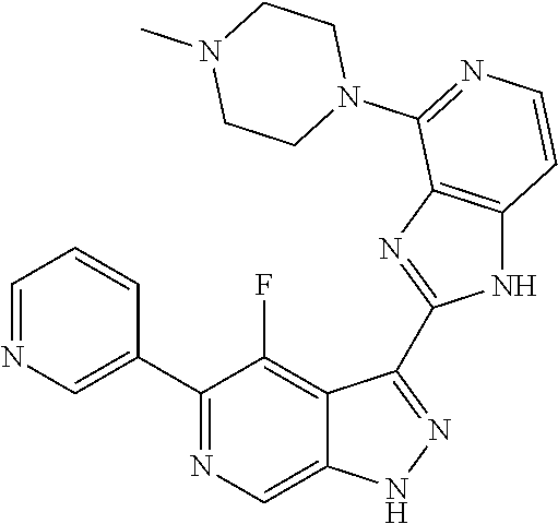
C1=NC=C(C2=NC=C3C(=C2F)C(C2=NC4=C(N2)C=CN=C4N2CCN(C)CC2)=NN3)C=C1
